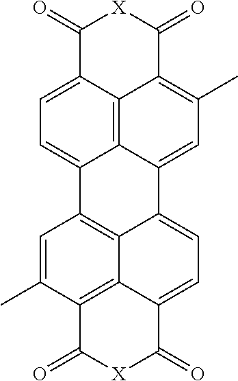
C1=C2C3=C4C(=C1)C(=O)[X]C(=O)C4=C(C)C=C3C1=CC=C3C4=C(C(C)=CC2=C14)C(=O)[X]C3=O
